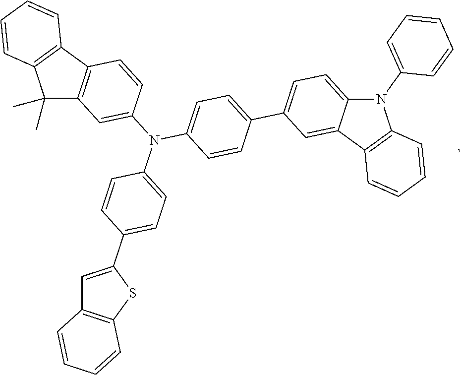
C1=C(C2=CC=C(N(C3=CC4=C(C=C3)C3=C(C4(C)C)C=CC=C3)C3=CC=C(C4=CC=C5C(=C4)C4=C(N5C5=CC=CC=C5)C=CC=C4)C=C3)C=C2)SC2=C1C=CC=C2
